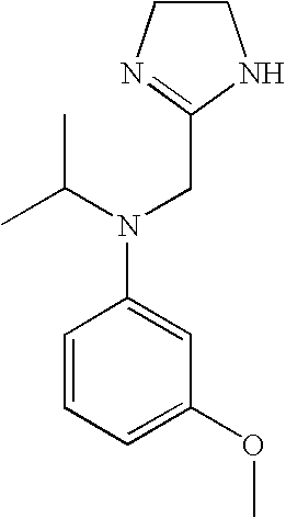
C1CN=C(CN(C2=CC(OC)=CC=C2)C(C)C)N1
